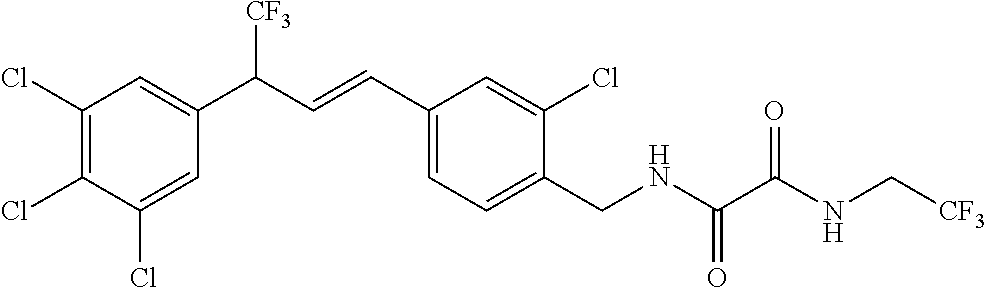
C1(CNC(=O)C(NC[CF3])=O)=CC=C(C=CC(C2=CC(Cl)=C(Cl)C(Cl)=C2)[CF3])C=C1Cl
